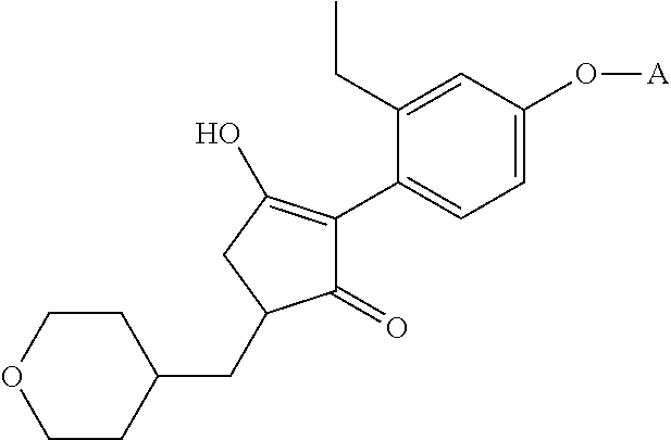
C1(CC2C(=O)C(C3=CC=C(O[A])C=C3CC)=C(O)C2)CCOCC1
